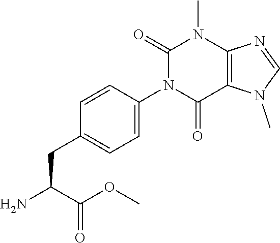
C1(=O)N(C2=CC=C(CC(N)C(OC)=O)C=C2)C(=O)C2=C(N1C)N=CN2C
